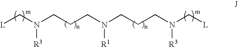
[L]CN(CCCN([R1])CCCN(C[L])[R3])[R3]
